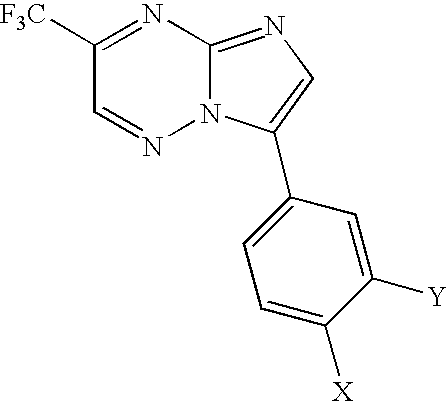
C12=NC=C(C3=CC=C([X])C([Y])=C3)N1N=CC([F3C])=N2
